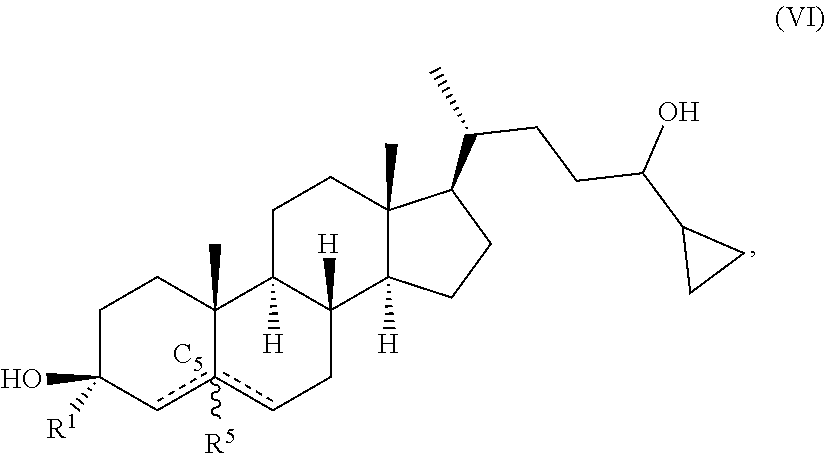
C1(O)([R1])cc2([R5])cCC3([H])C([H])(C2(C)CC1)CCC1(C)C(C(CCC(O)C2CC2)C)CCC13[H].[C5]
